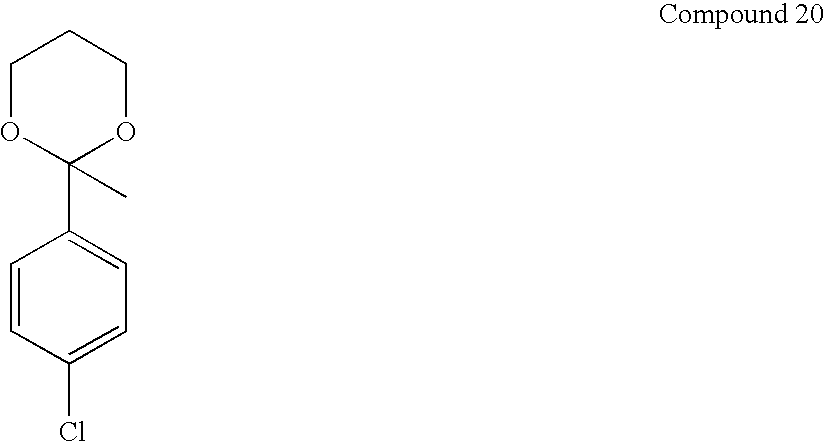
C1OC(C2=CC=C(Cl)C=C2)(C)OCC1
